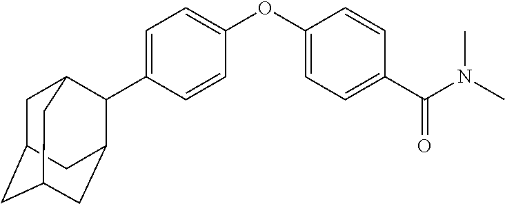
C1=C(C2C3CC4CC(CC2C4)C3)C=CC(OC2=CC=C(C(N(C)C)=O)C=C2)=C1
